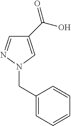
C1(CN2N=CC(C(O)=O)=C2)=CC=CC=C1
